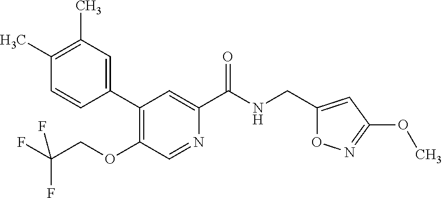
C1(C)=C(C)C=C(C2=C(OCC(F)(F)F)C=NC(C(NCC3=CC(OC)=NO3)=O)=C2)C=C1
